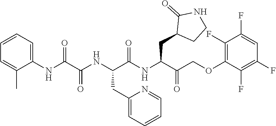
C1=CC=C(NC(C(NC(C(NC(C(COC2=C(F)C(F)=CC(F)=C2F)=O)CC2CCNC2=O)=O)CC2=CC=CC=N2)=O)=O)C(C)=C1
